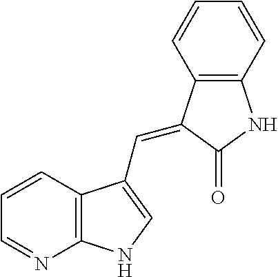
C12=C(C=CC=N1)C(C=C1C3=C(NC1=O)C=CC=C3)=CN2
